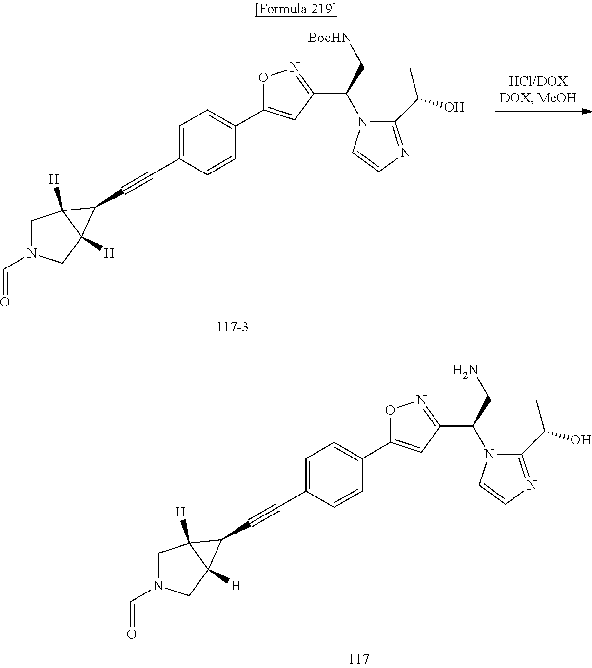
C1N(C=O)CC2([H])C1([H])C2C#CC1=CC=C(C2=CC(C(N3C(C(C)O)=NC=C3)C[BocHN])=NO2)C=C1.C1N(C=O)CC2([H])C1([H])C2C#CC1=CC=C(C2=CC(C(N3C(C(C)O)=NC=C3)CN)=NO2)C=C1
